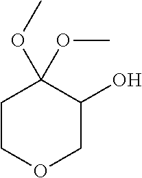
C1COCC(O)C1(OC)OC
